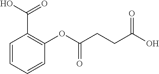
C1=CC=CC(OC(CCC(O)=O)=O)=C1C(O)=O
